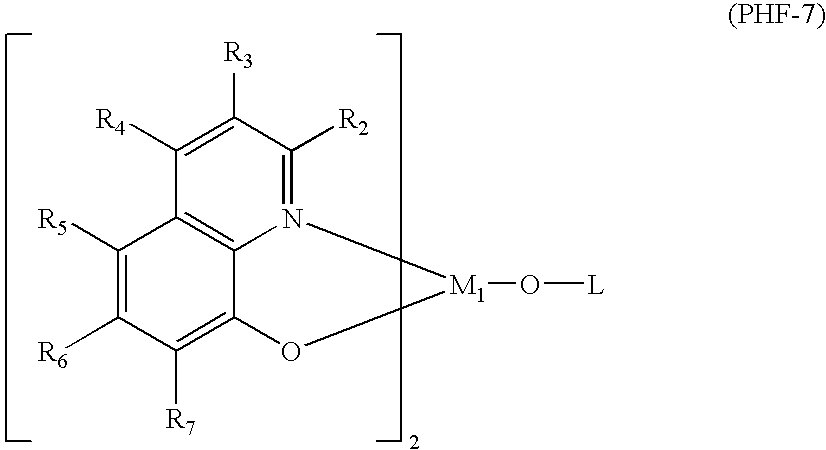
C1([R5])=C([R6])C([R7])=C2C3=C1C([R4])=C([R3])C([R2])=N3[M1](O[L])O2
